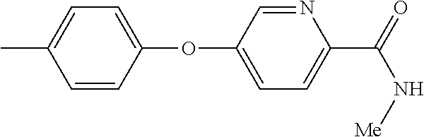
N1=CC(OC2=CC=C(C)C=C2)=CC=C1C(=O)N[Me]
